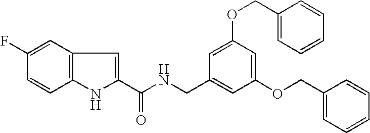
C12=C(C=C(F)C=C1)C=C(C(NCC1=CC(OCC3=CC=CC=C3)=CC(OCC3=CC=CC=C3)=C1)=O)N2
